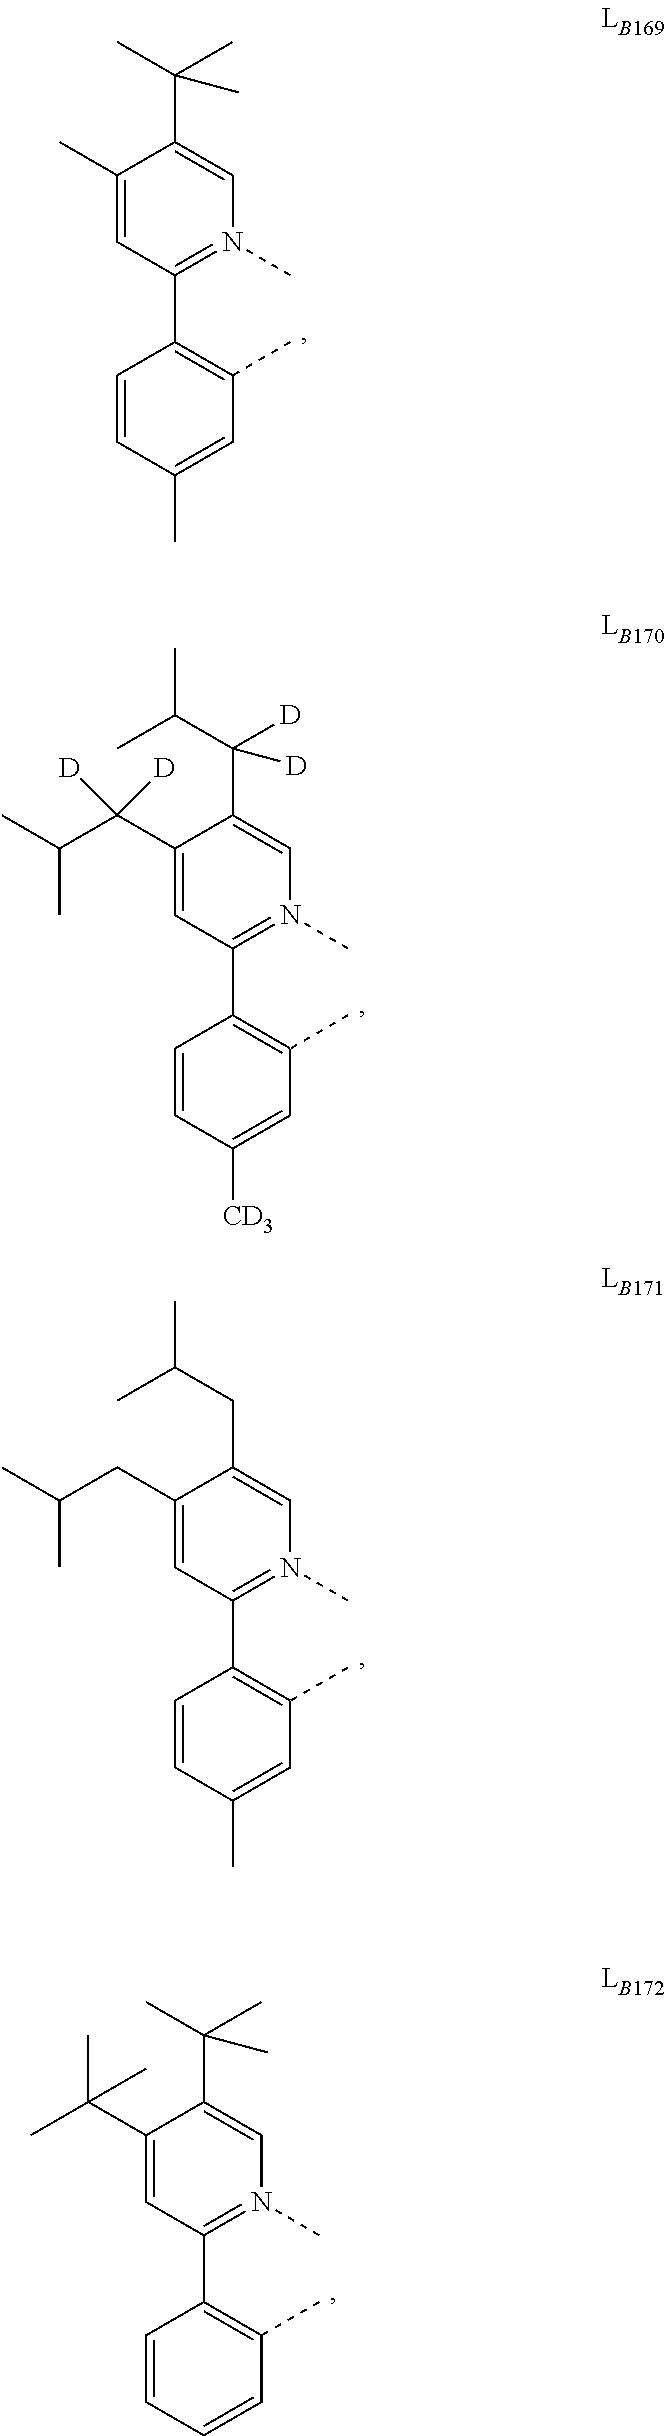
C1(C2=C(C)C=CC=C2)=N(C)C=C(C(C)(C)C)C(C(C)(C)C)=C1.C1(C2=C(C)C=C(C)C=C2)=N(C)C=C(C(C)(C)C)C(C)=C1.C1(C2=C(C)C=C([CD3])C=C2)=N(C)C=C(C(C(C)C)([D])[D])C(C(C(C)C)([D])[D])=C1.C1(C2=C(C)C=C(C)C=C2)=N(C)C=C(CC(C)C)C(CC(C)C)=C1
